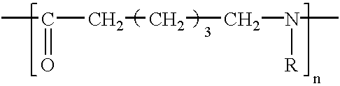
CC(CCCN(C)[R])=O
